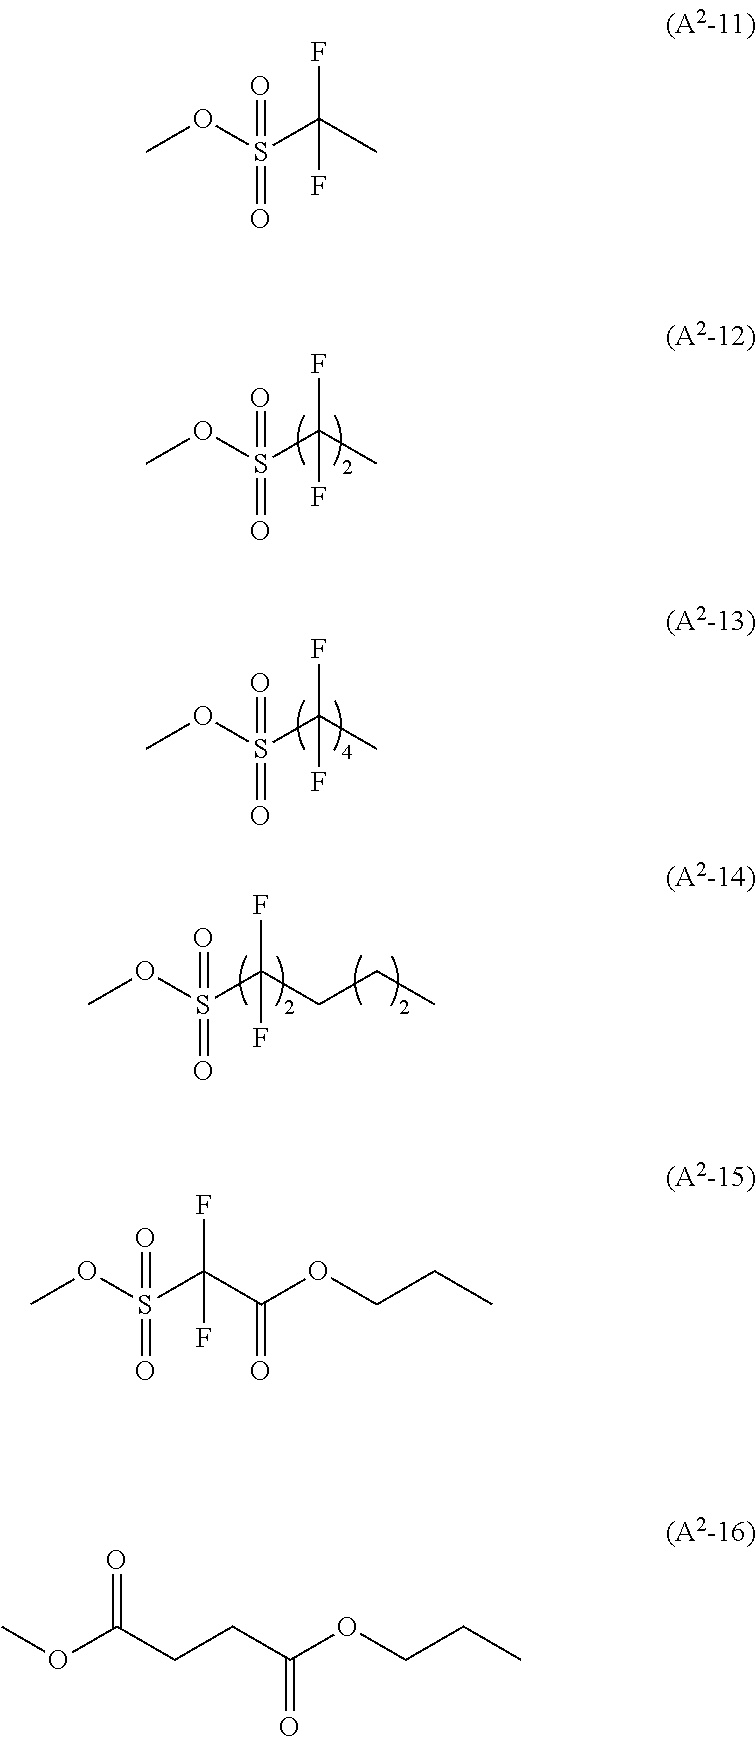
COS(C(C)(F)F)(=O)=O.COS(C(C(OCCC)=O)(F)F)(=O)=O.COS(C(C)(F)F)(=O)=O.COS(C(C)(F)F)(=O)=O.O(C(CCC(OCCC)=O)=O)C.COS(C(F)(F)CCC)(=O)=O
